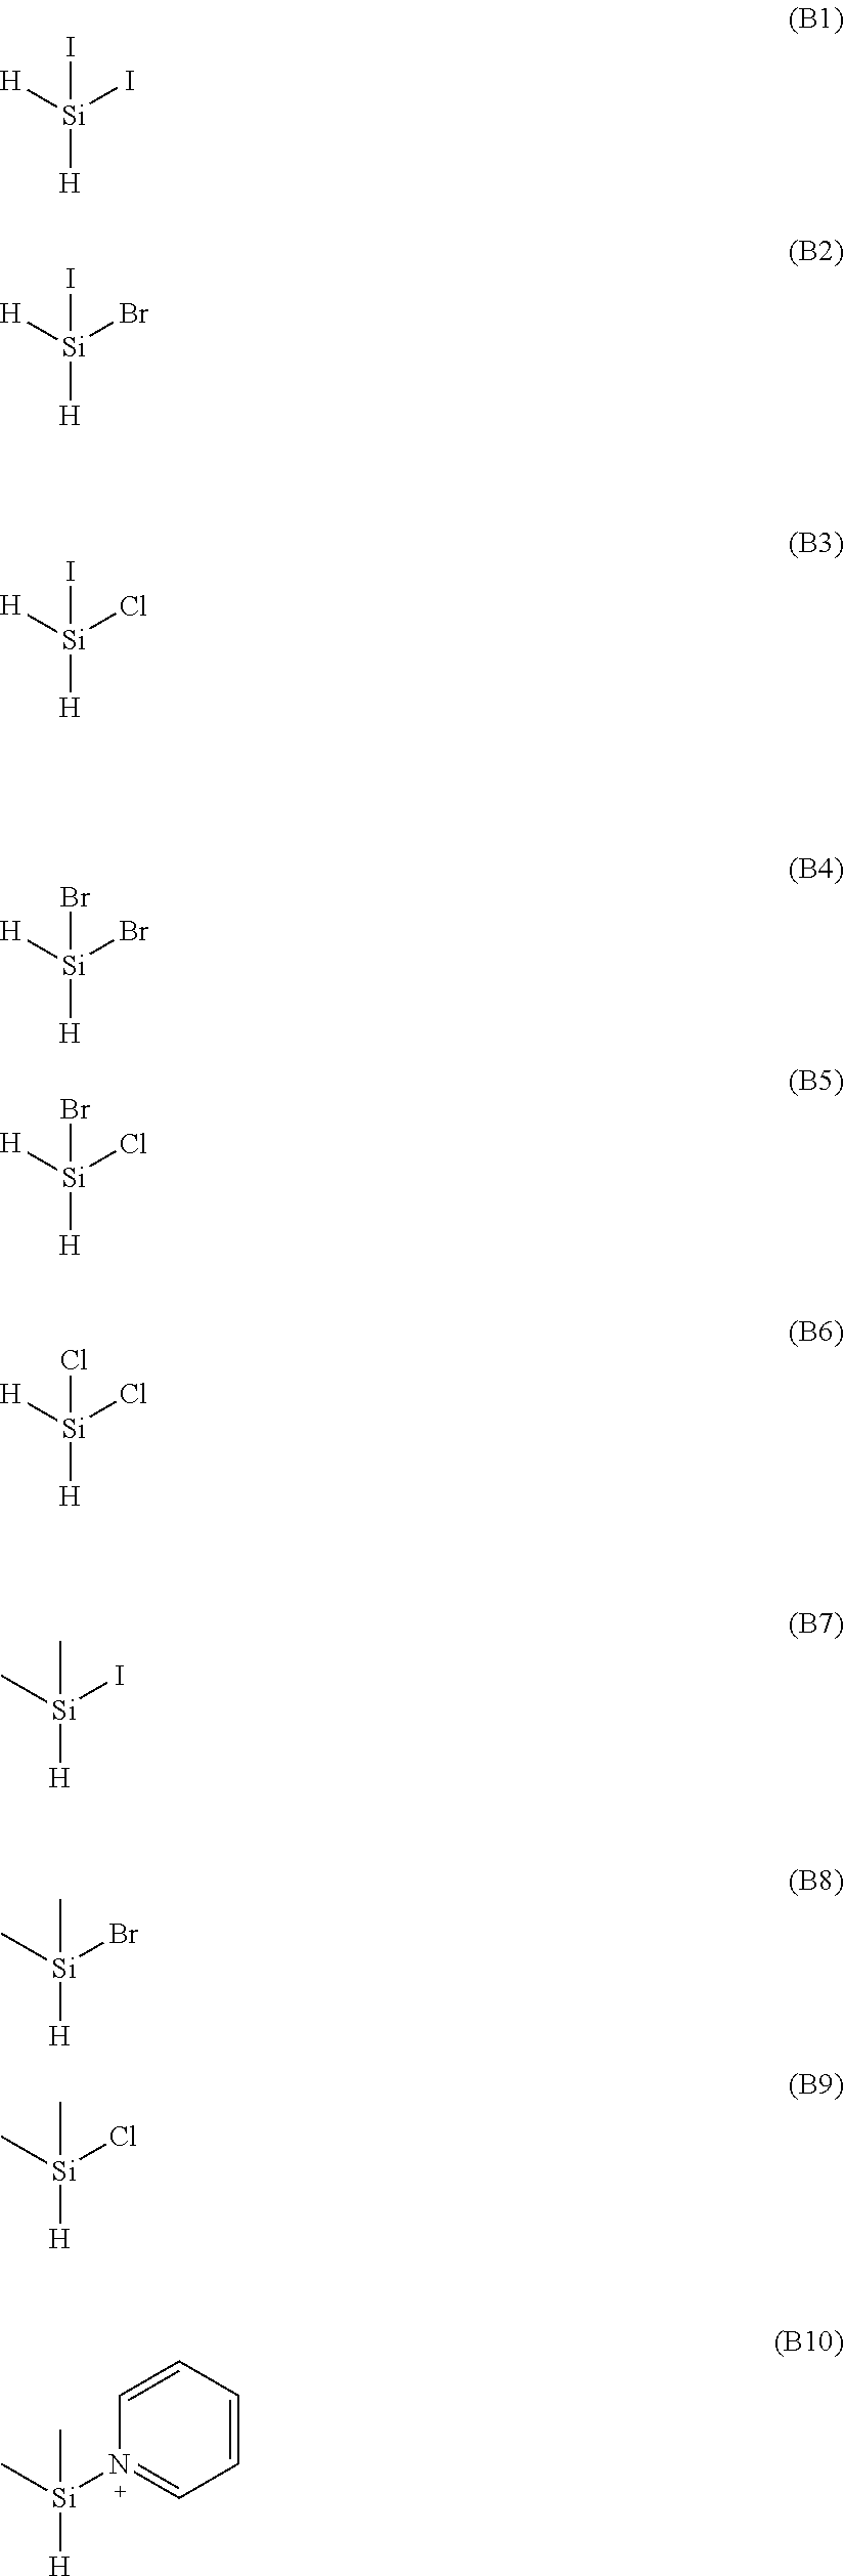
I[Si]([H])([H])I.I[Si]([H])([H])Br.I[Si]([H])([H])Cl.Br[Si]([H])([H])Br.Br[Si]([H])([H])Cl.Cl[Si]([H])([H])Cl.C[Si]([H])(C)I.C[Si]([H])(C)Br.C[Si]([H])(C)Cl.C[Si]([H])(C)N1=CC=CC=C1
